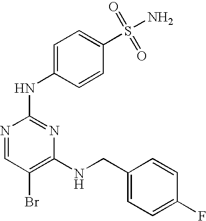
N1=CC(Br)=C(NCC2=CC=C(F)C=C2)N=C1NC1=CC=C(S(=O)(=O)N)C=C1
